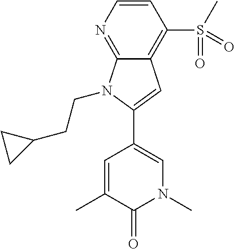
C1(C2=CN(C)C(=O)C(C)=C2)=CC2=C(S(C)(=O)=O)C=CN=C2N1CCC1CC1
